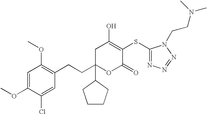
C1(OC)=CC(OC)=C(CCC2(C3CCCC3)OC(=O)C(SC3=NN=NN3CCN(C)C)=C(O)C2)C=C1Cl
